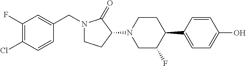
N1(CC2=CC(F)=C(Cl)C=C2)CCC(N2CC(F)C(C3=CC=C(O)C=C3)CC2)C1=O
